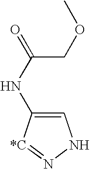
C1=C(NC(=O)COC)[*C]=NN1
